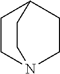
C1CN2CCC1CC2
